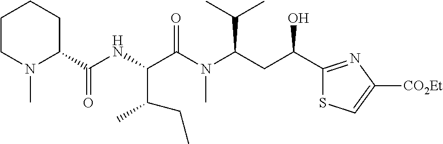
C1CN(C)C(C(NC(C(N(C(CC(C2=NC([CO2Et])=CS2)O)C(C)C)C)=O)C(C)CC)=O)CC1
